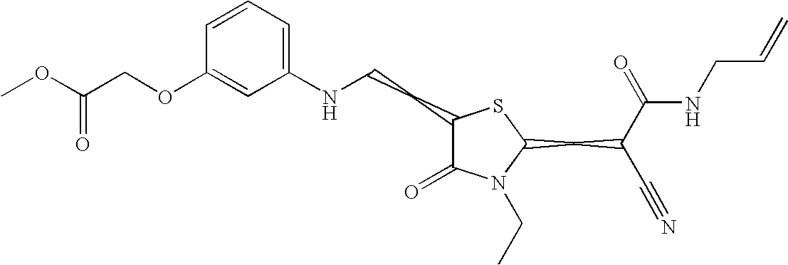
C1=CC=C(NCCC2C(=O)N(CC)C(CC(C#N)C(=O)NCC=C)S2)C=C1OCC(OC)=O
